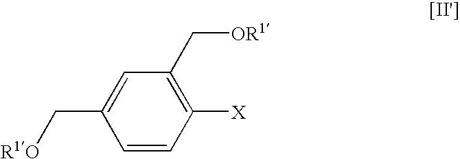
C1([X])=C(C[OR1])C=C(C[R1O])C=C1
